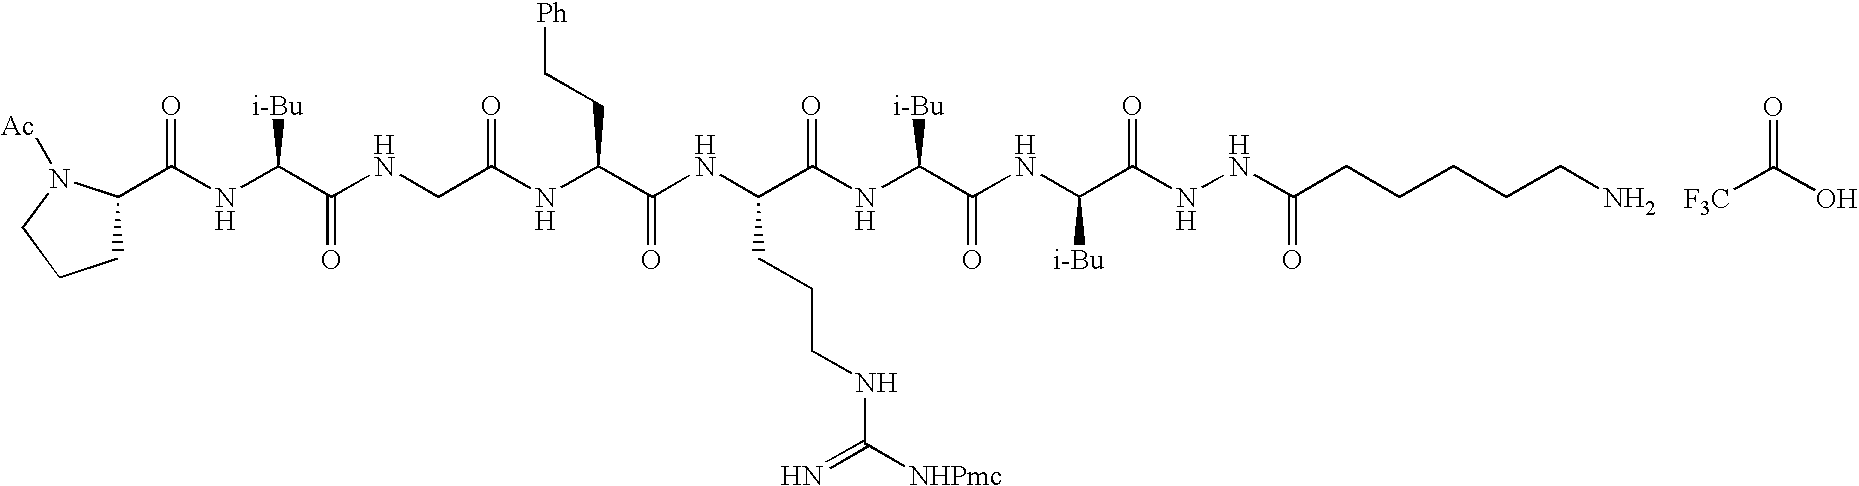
C(NC(C(NCC(NC(C(NC(C(NC(C(NC(C(NNC(CCCCCN)=O)=O)[i-Bu])=O)[i-Bu])=O)CCCNC(=N)[NHPmc])=O)CC[Ph])=O)=O)[i-Bu])(C1CCCN1[Ac])=O.[F3C]C(O)=O
